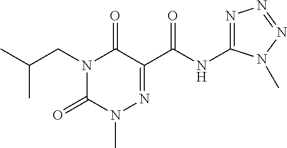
N1(CC(C)C)C(=O)N(C)N=C(C(NC2=NN=NN2C)=O)C1=O
